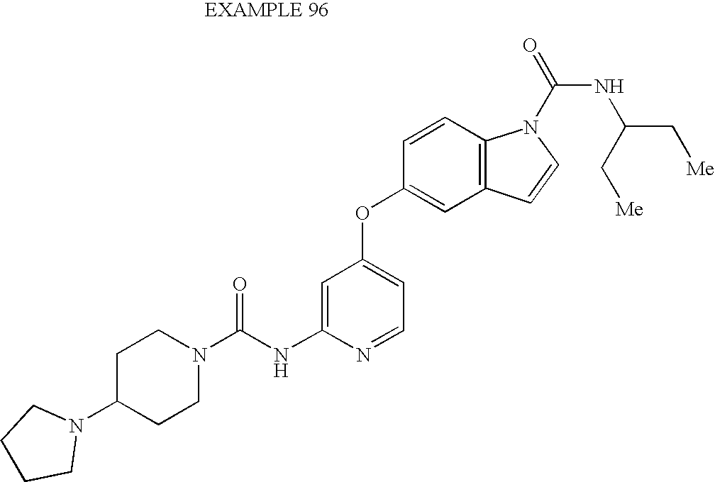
C1=C(NC(N2CCC(N3CCCC3)CC2)=O)N=CC=C1OC1=CC2=C(C=C1)N(C(=O)NC(C[Me])C[Me])C=C2
